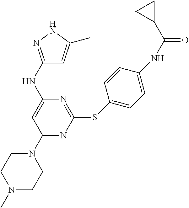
C1(N2CCN(C)CC2)=NC(SC2=CC=C(NC(C3CC3)=O)C=C2)=NC(NC2=NNC(C)=C2)=C1
